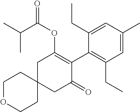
C1OCCC2(C1)CC(=O)C(C1=C(CC)C=C(C)C=C1CC)=C(OC(=O)C(C)C)C2
